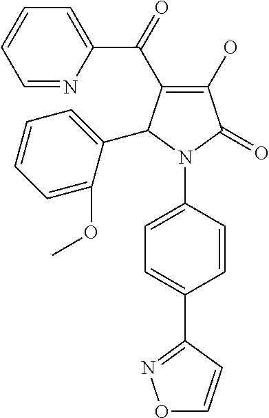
C1(C(=O)C2=CC=CC=N2)=C(O)C(=O)N(C2=CC=C(C3=NOC=C3)C=C2)C1C1=CC=CC=C1OC
